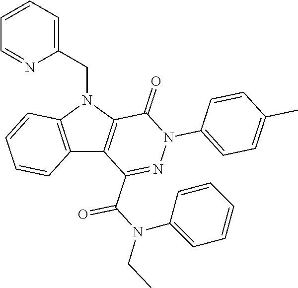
C12=C(N(CC3=CC=CC=N3)C3=C1C(C(N(C1=CC=CC=C1)CC)=O)=NN(C1=CC=C(C)C=C1)C3=O)C=CC=C2
